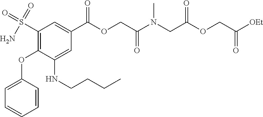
C1=C(OC2=C(S(N)(=O)=O)C=C(C(=O)OCC(=O)N(CC(=O)OCC(=O)[OEt])C)C=C2NCCCC)C=CC=C1
